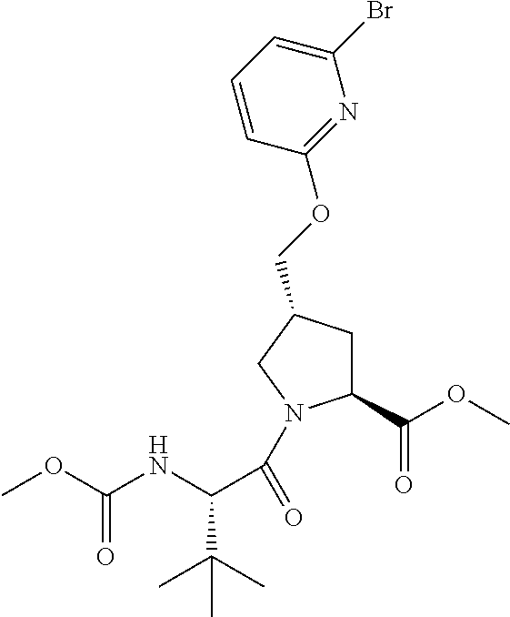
COC(NC(C(C)(C)C)C(=O)N1C(C(OC)=O)CC(COC2=NC(Br)=CC=C2)C1)=O
